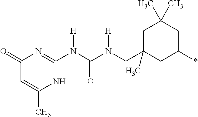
C1(=O)C=C(C)NC(N(C(N(CC2(C)CC(*)CC(C)(C)C2)[H])=O)[H])=N1
